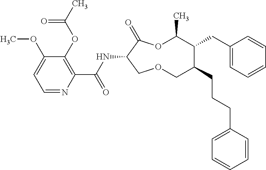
C1(OC)=CC=NC(C(NC2C(=O)OC(C)C(CC3=CC=CC=C3)C(CCCC3=CC=CC=C3)COC2)=O)=C1OC(C)=O
